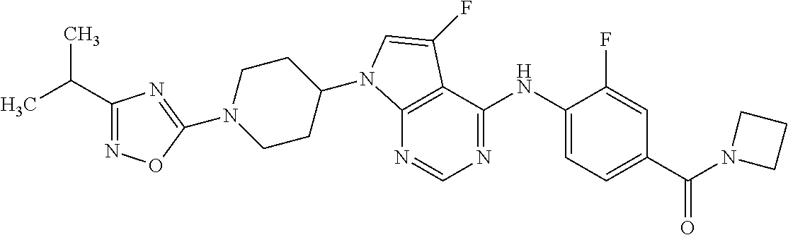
C1(C(C)C)=NOC(N2CCC(N3C4=C(C(NC5=CC=C(C(N6CCC6)=O)C=C5F)=NC=N4)C(F)=C3)CC2)=N1
